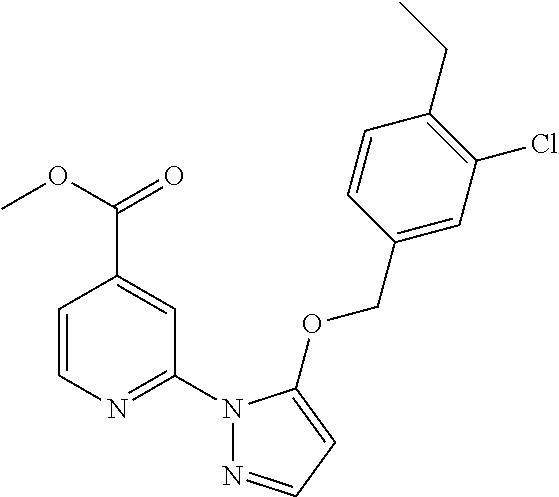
N1(C2=NC=CC(C(=O)OC)=C2)N=CC=C1OCC1=CC(Cl)=C(CC)C=C1
